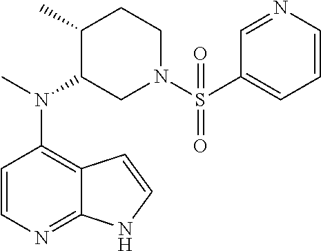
C1=CN=C2C(=C1N(C)C1CN(S(C3=CC=CN=C3)(=O)=O)CCC1C)C=CN2
